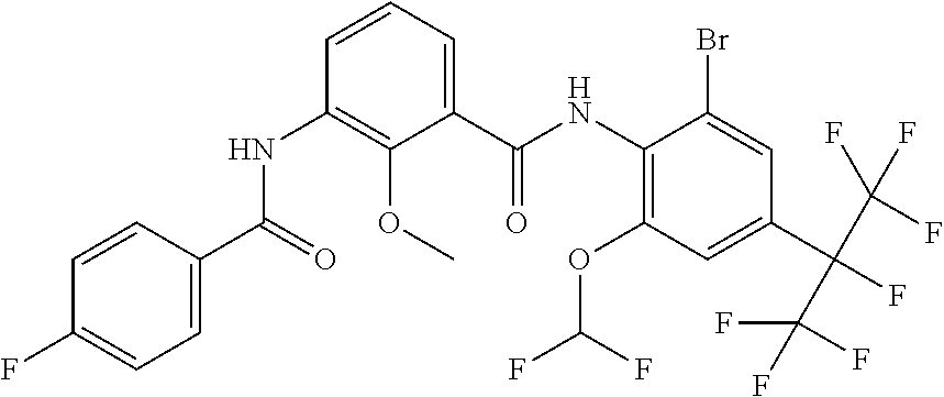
C1=CC(C(=O)NC2=C(OC)C(C(NC3=C(OC(F)F)C=C(C(C(F)(F)F)(C(F)(F)F)F)C=C3Br)=O)=CC=C2)=CC=C1F
